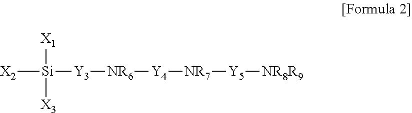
[X2][Si]([Y3][NR6][Y4][NR7][Y5][NR8R9])([X1])[X3]
